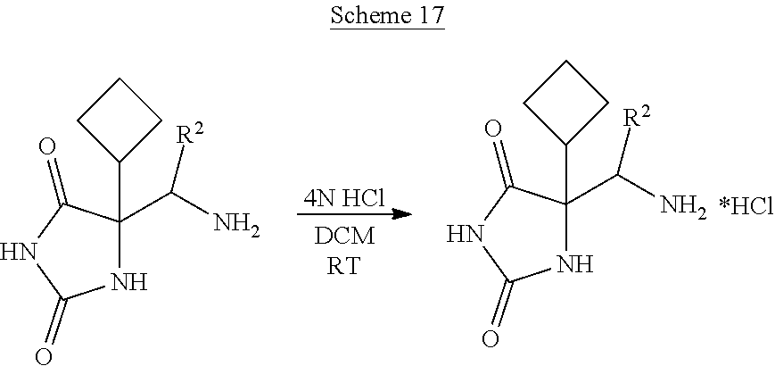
N1C(C(N)[R2])(C2CCC2)C(=O)NC1=O.[4N HCl].N1C(C(N)[R2])(C2CCC2)C(=O)NC1=O
